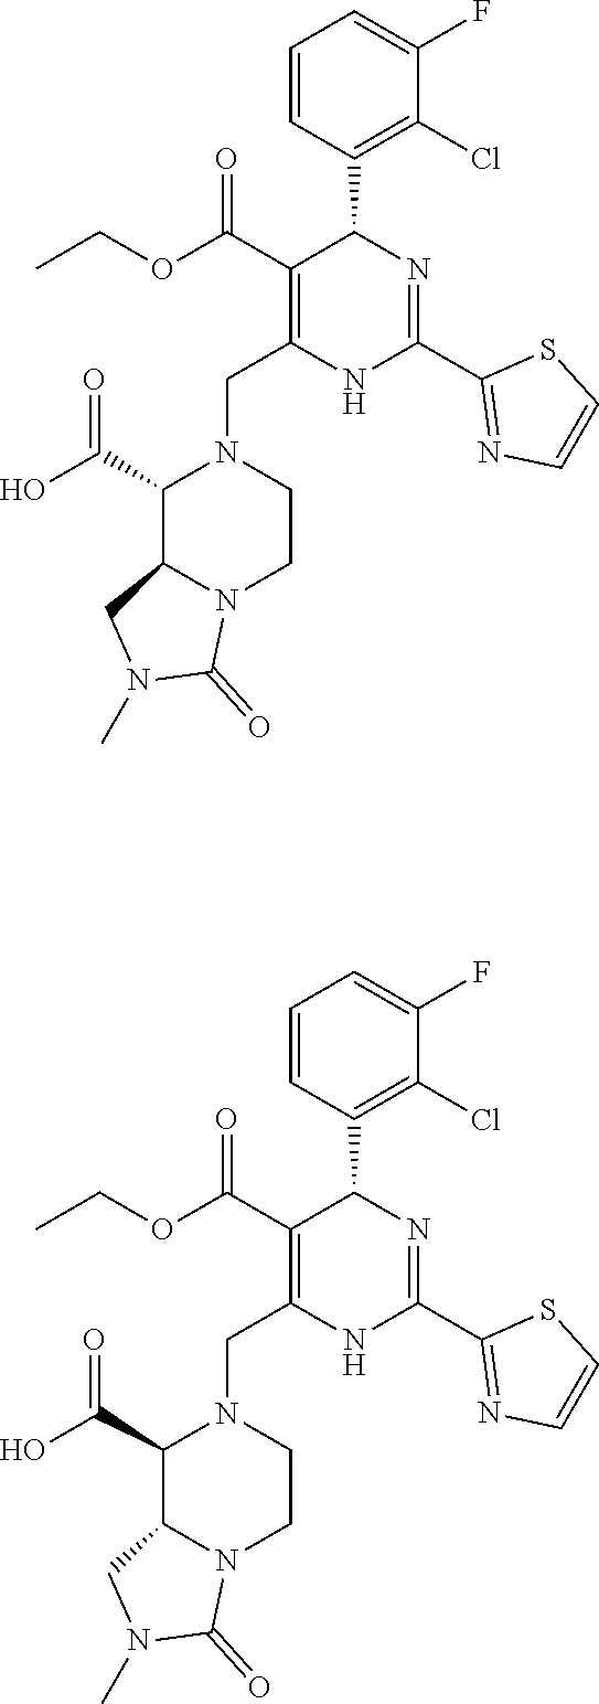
C1=CC(C2C(C(OCC)=O)=C(CN3C(C(O)=O)C4N(CC3)C(=O)N(C)C4)NC(C3=NC=CS3)=N2)=C(Cl)C(F)=C1.C1=CC(C2C(C(OCC)=O)=C(CN3C(C(O)=O)C4N(CC3)C(=O)N(C)C4)NC(C3=NC=CS3)=N2)=C(Cl)C(F)=C1
